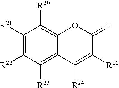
C1([R21])=C([R22])C([R23])=C2C(=C1[R20])OC(=O)C([R25])=C2[R24]
